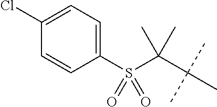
C1(Cl)=CC=C(S(C(C(C)(C)C)(C)C)(=O)=O)C=C1
